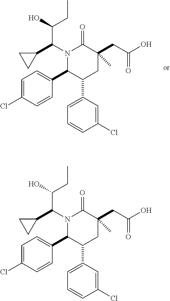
N1(C(C2CC2)C(O)CC)C(C2=CC=C(Cl)C=C2)C(C2=CC=CC(Cl)=C2)CC(CC(O)=O)(C)C1=O.N1(C(C2CC2)C(O)CC)C(C2=CC=C(Cl)C=C2)C(C2=CC=CC(Cl)=C2)CC(CC(O)=O)(C)C1=O
